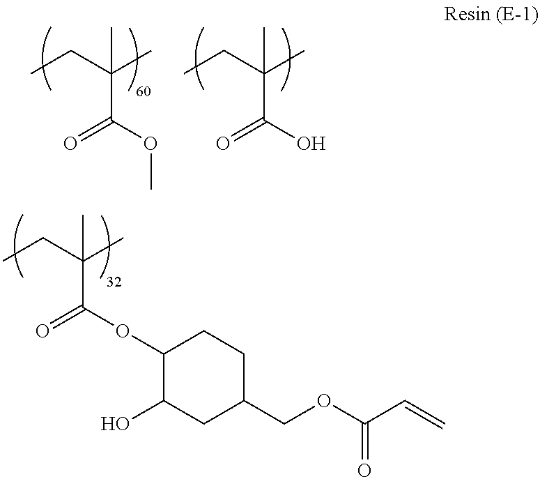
CCC(C)(C(OC)=O)C.CCC(C)(C(O)=O)C.CCC(C)(C(OC1C(O)CC(COC(C=C)=O)CC1)=O)C
